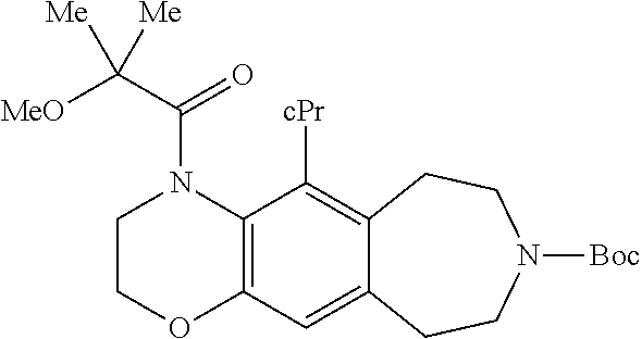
C12=C(N(C(C([MeO])([Me])[Me])=O)CCO1)C([cPr])=C1C(=C2)CCN([Boc])CC1
